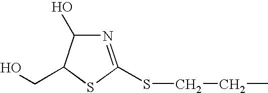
N1=C(SCCC)SC(CO)C1O
